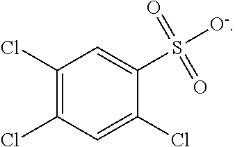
C1(Cl)=C(Cl)C=C(Cl)C(S([O-])(=O)=O)=C1
